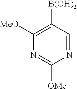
N1=CC([B(OH)2])=C([MeO])N=C1[OMe]
